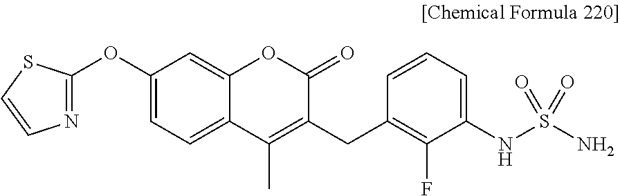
N1=C(OC2=CC=C3C(=C2)OC(=O)C(CC2=C(F)C(NS(N)(=O)=O)=CC=C2)=C3C)SC=C1
